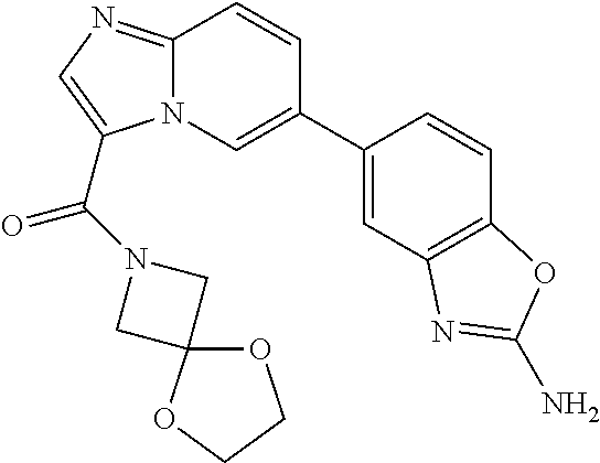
C1(C2=CN3C(=NC=C3C(=O)N3CC4(C3)OCCO4)C=C2)=CC2=C(C=C1)OC(N)=N2
